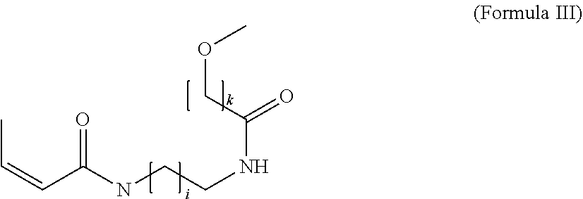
C(C(NCCNC(=O)COC)=O)=CC
